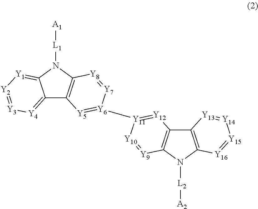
C12=[Y4][Y3]=[Y2][Y1]=C1N([L1][A1])C1=C2[Y5]=[Y6]([Y11]2=[Y12]C3=C(N([L2][A2])C4=C3[Y13]=[Y14][Y15]=[Y16]4)[Y9]=[Y10]2)[Y7]=[Y8]1
